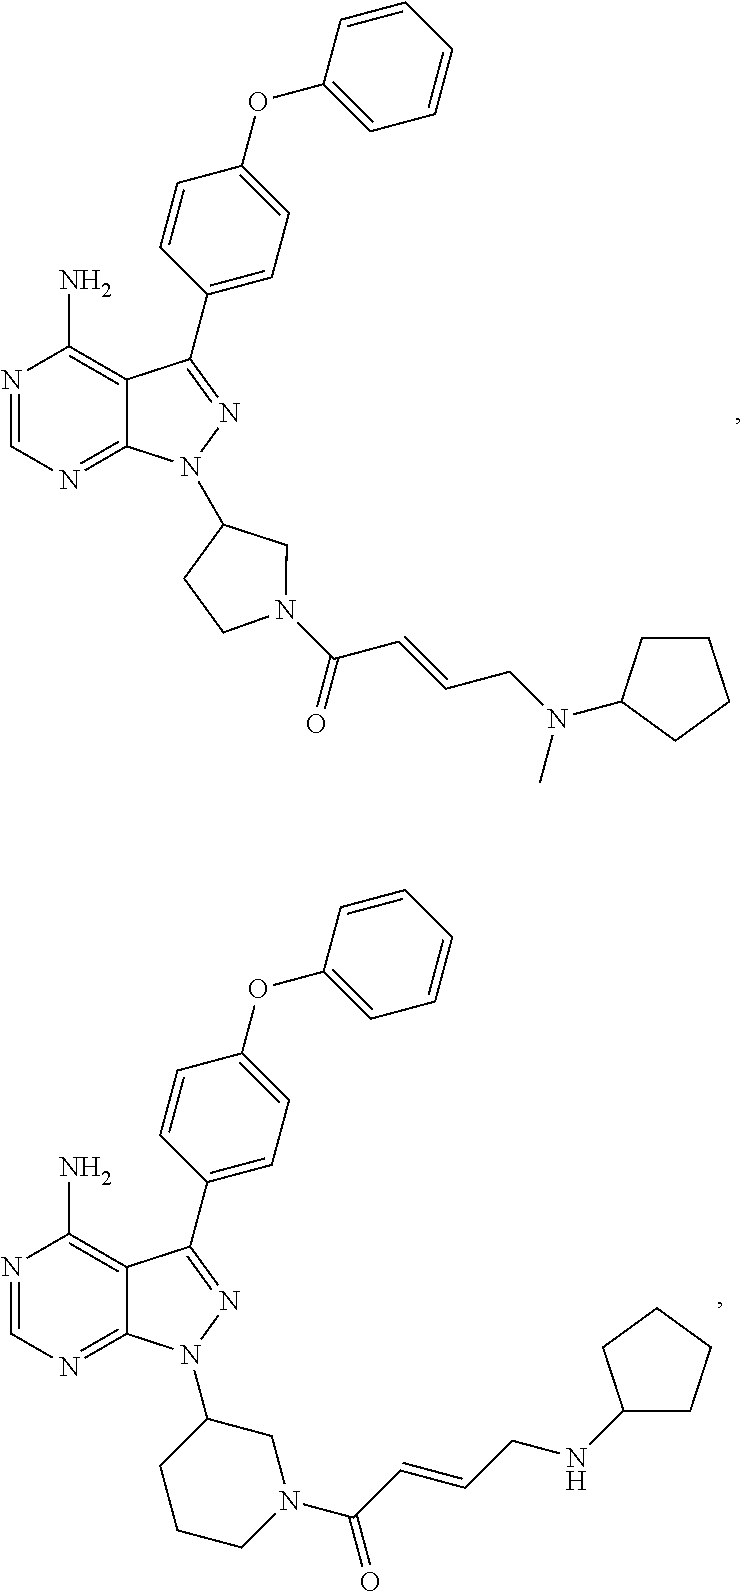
N1=CN=C2C(=C1N)C(C1=CC=C(OC3=CC=CC=C3)C=C1)=NN2C1CN(C(C=CCN(C)C2CCCC2)=O)CC1.N1=CN=C2C(=C1N)C(C1=CC=C(OC3=CC=CC=C3)C=C1)=NN2C1CCCN(C(C=CCNC2CCCC2)=O)C1
